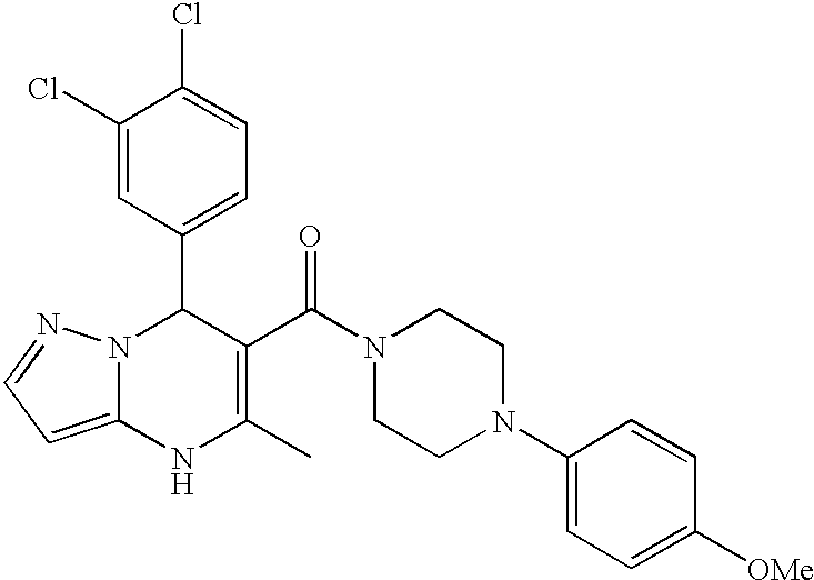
C1(Cl)=CC(C2N3C(=CC=N3)NC(C)=C2C(N2CCN(C3=CC=C([OMe])C=C3)CC2)=O)=CC=C1Cl
